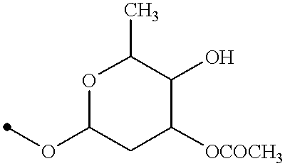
O1C(OC)CC([OCOCH3])C(O)C1C
